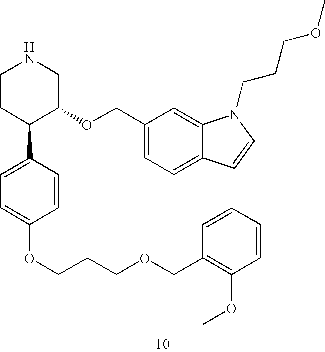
C1CC(C2=CC=C(OCCCOCC3=C(OC)C=CC=C3)C=C2)C(OCC2=CC=C3C(=C2)N(CCCOC)C=C3)CN1
